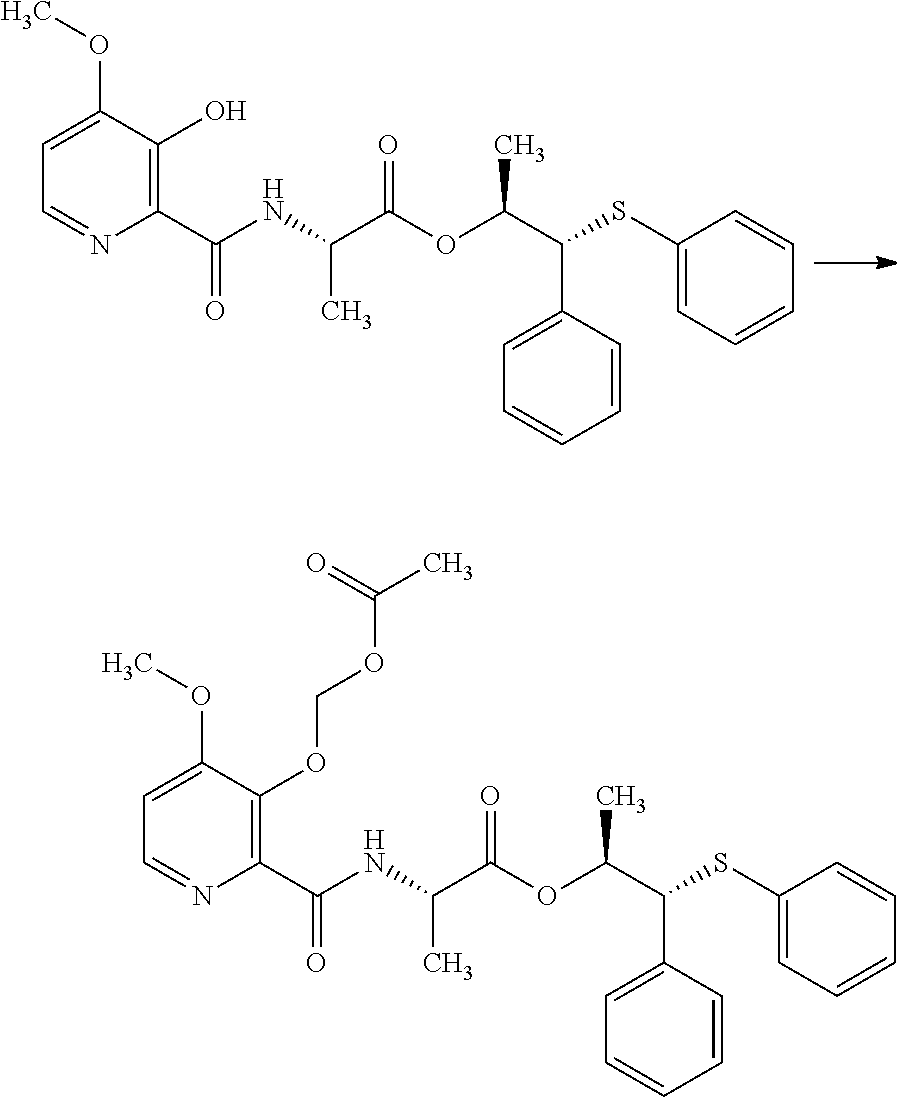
C(C)(C(SC1=CC=CC=C1)C1=CC=CC=C1)OC(C(NC(C1=C(OCOC(C)=O)C(OC)=CC=N1)=O)C)=O.C(C)(C(SC1=CC=CC=C1)C1=CC=CC=C1)OC(C(NC(C1=C(O)C(OC)=CC=N1)=O)C)=O
